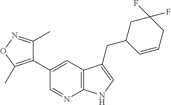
C1(C2=C(C)ON=C2C)=CC2=C(N=C1)NC=C2CC1C=CCC(F)(F)C1
